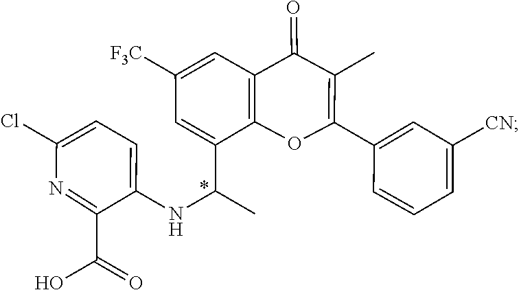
C1(C(=O)O)=NC(Cl)=CC=C1NC(C1=CC([F3C])=CC2=C1OC(C1=CC([CN])=CC=C1)=C(C)C2=O)C
